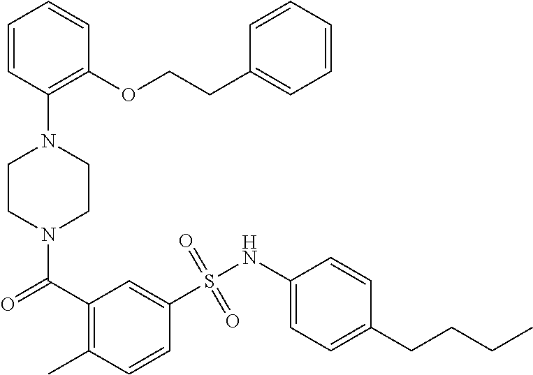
N1(C(=O)C2=C(C)C=CC(S(NC3=CC=C(CCCC)C=C3)(=O)=O)=C2)CCN(C2=C(OCCC3=CC=CC=C3)C=CC=C2)CC1
